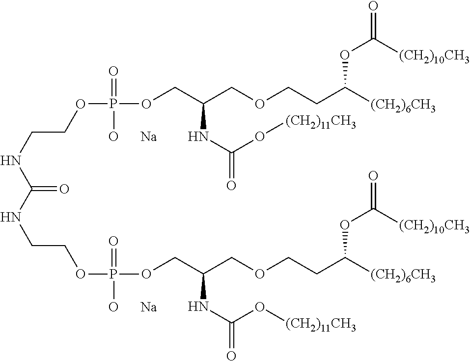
C(NCCOP(OCC(COCCC([(CH2)6CH3])OC(=O)[(CH2)10CH3])NC(=O)O[(CH2)11CH3])(=O)[O      Na])(=O)NCCOP(OCC(COCCC([(CH2)6CH3])OC(=O)[(CH2)10CH3])NC(=O)O[(CH2)11CH3])(=O)[O      Na]
